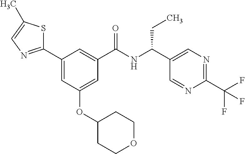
C1(C2=NC=C(C)S2)=CC(OC2CCOCC2)=CC(C(NC(C2=CN=C(C(F)(F)F)N=C2)CC)=O)=C1
